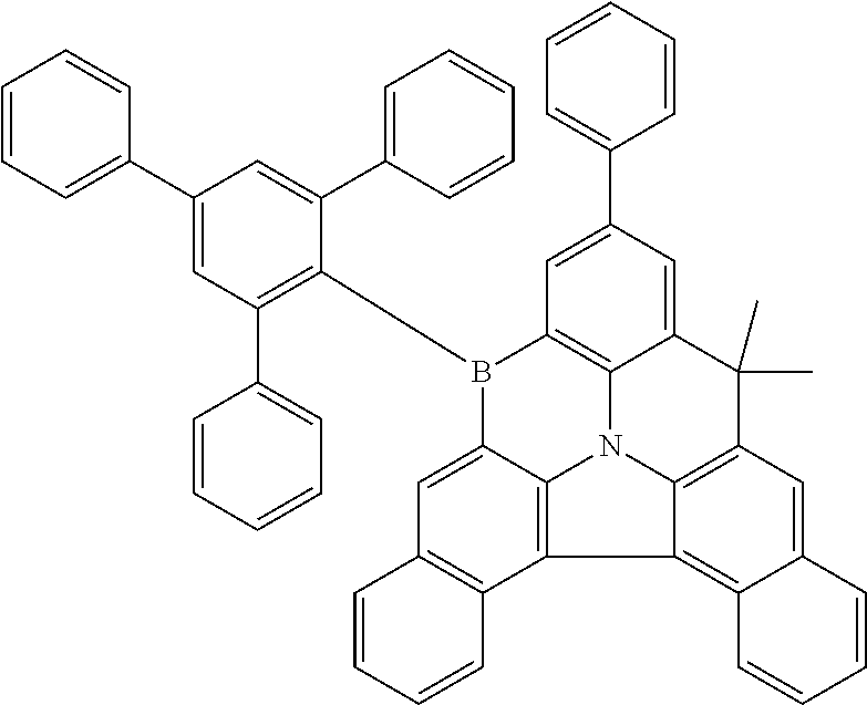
C1=CC=C(C2=CC(C3=CC=CC=C3)=C(B3C4=C5N6C7=C(C8=C9C(=CC(=C68)C(C)(C)C5=CC(C5=CC=CC=C5)=C4)C=CC=C9)C4=C(C=C37)C=CC=C4)C(C3=CC=CC=C3)=C2)C=C1
